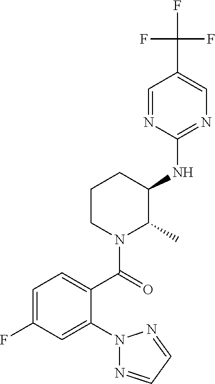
C1=C(F)C=C(N2N=CC=N2)C(C(=O)N2C(C)C(NC3=NC=C(C(F)(F)F)C=N3)CCC2)=C1
